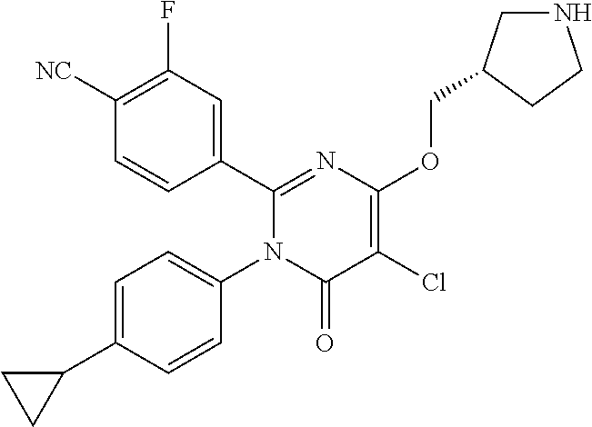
C1(C2=CC(F)=C([CN])C=C2)=NC(OCC2CNCC2)=C(Cl)C(=O)N1C1=CC=C(C2CC2)C=C1
